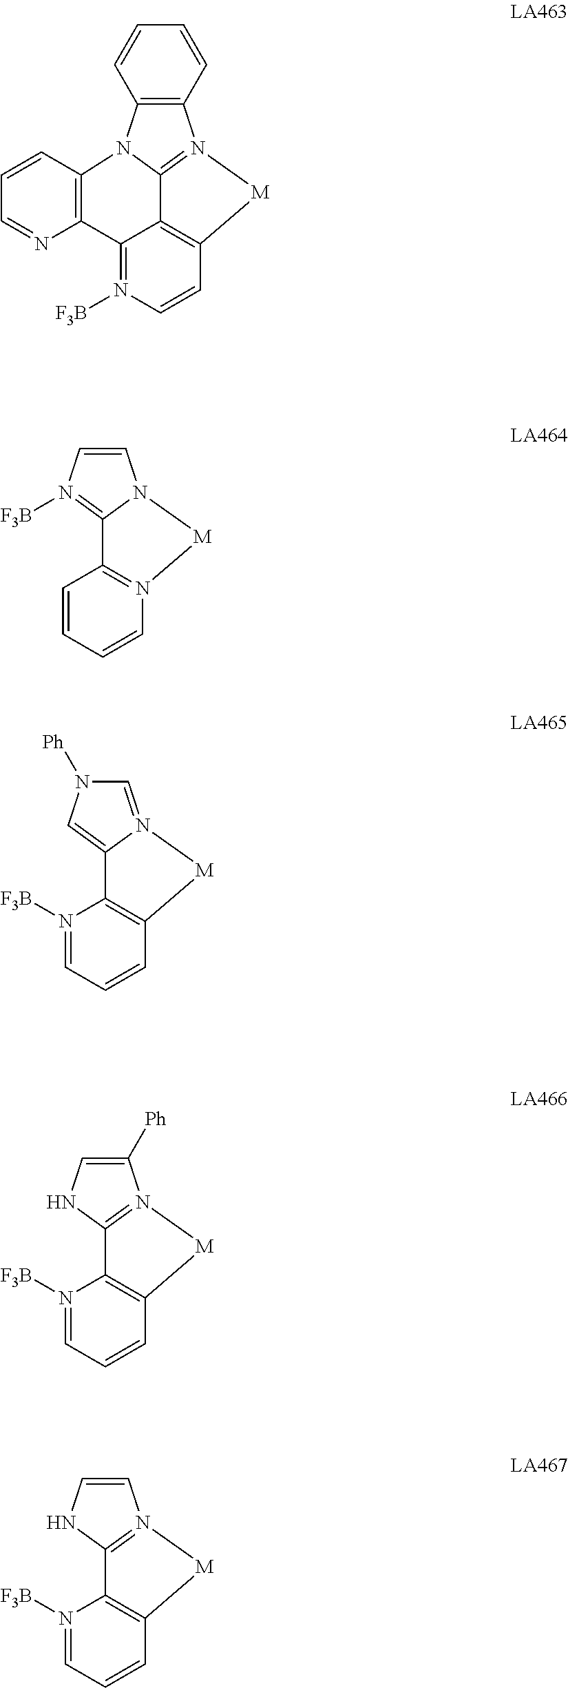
C12=C(N3C4=N1[M]C1=C4C(=N([F3B])C=C1)C1=C3C=CC=N1)C=CC=C2.C1=N2C(=CN1[Ph])C1=C(C=CC=N1[F3B])[M]2.C1([Ph])=CNC2=N1[M]C1=C2N([F3B])=CC=C1.C1=CN([F3B])=C2N1[M]N1=C2C=CC=C1.C1=CNC2=N1[M]C1=C2N([F3B])=CC=C1
